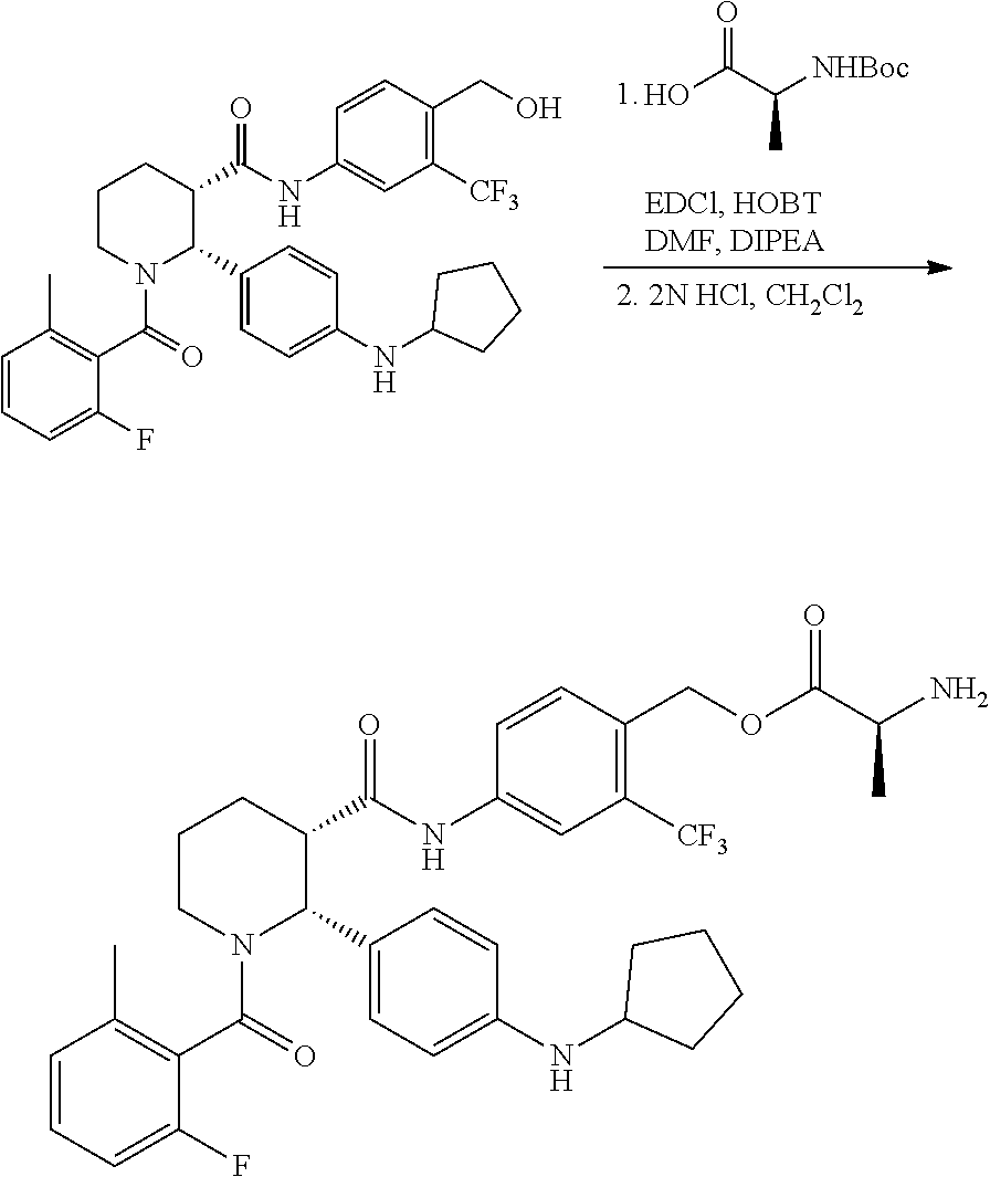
C1CN(C(=O)C2=C(C)C=CC=C2F)C(C2=CC=C(NC3CCCC3)C=C2)C(C(NC2=CC([CF3])=C(CO)C=C2)=O)C1.O=C(C([NHBoc])C)O.C1CN(C(=O)C2=C(C)C=CC=C2F)C(C2=CC=C(NC3CCCC3)C=C2)C(C(NC2=CC([CF3])=C(COC(C(N)C)=O)C=C2)=O)C1
